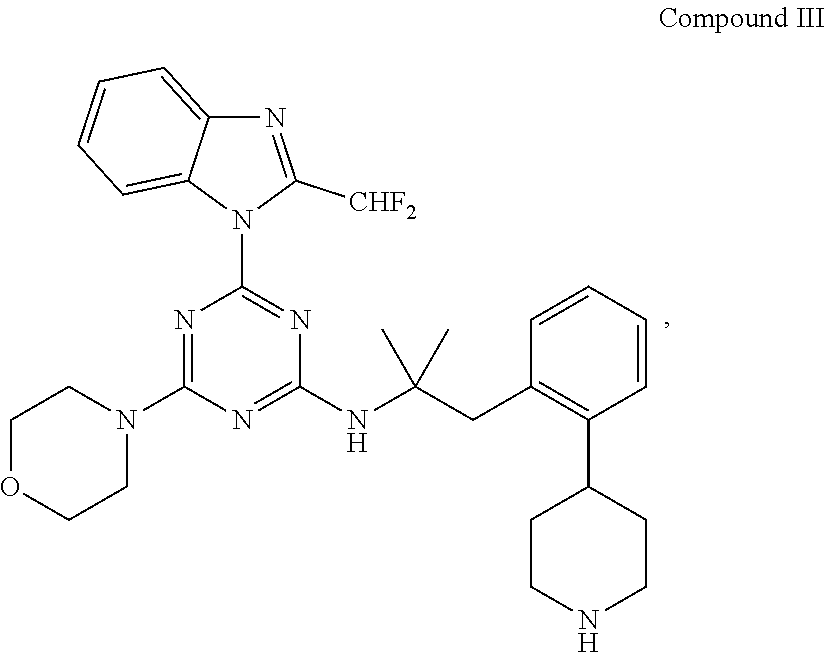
N1CCC(C2=C(CC(NC3=NC(N4CCOCC4)=NC(N4C5=CC=CC=C5N=C4[CHF2])=N3)(C)C)C=CC=C2)CC1
